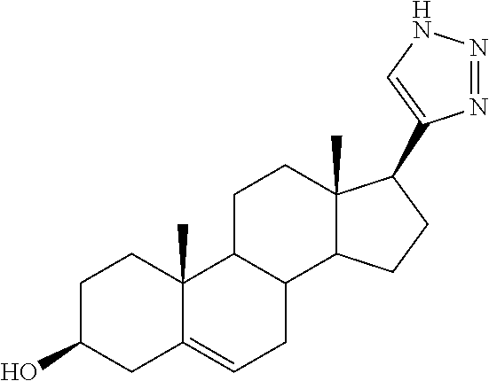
C1C(O)CC2=CCC3C(CCC4(C)C3CCC4C3=CNN=N3)C2(C)C1
